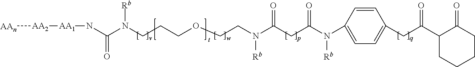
C(N(CCCOCCN(C(CC(N(C1=CC=C(CC(C2C(=O)CCCC2)=O)C=C1)[Rb])=O)=O)[Rb])[Rb])(=O)N[AA1][AA2][AAn]
